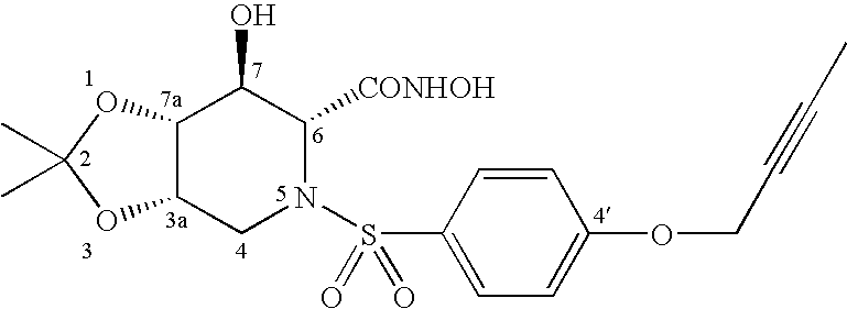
C12C(CN(S(C3=CC=C(OCC#CC)C=C3)(=O)=O)C([CONHOH])C1O)OC(C)(C)O2
